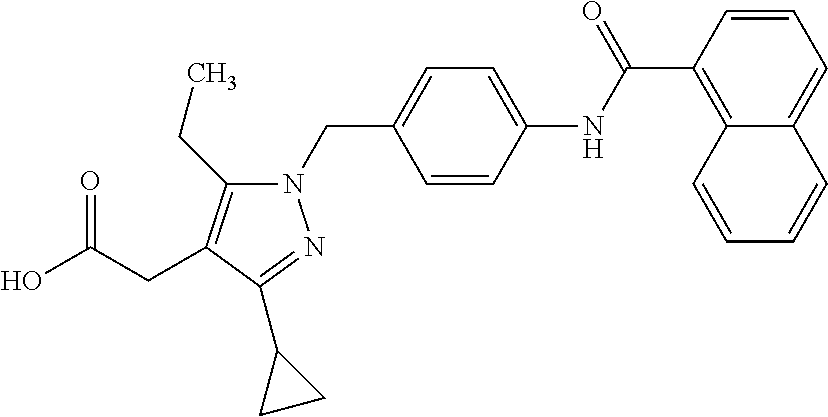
N1(CC2=CC=C(NC(C3=C4C(=CC=C3)C=CC=C4)=O)C=C2)C(CC)=C(CC(O)=O)C(C2CC2)=N1
